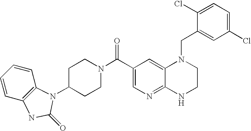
C12=NC=C(C(N3CCC(N4C5=C(C=CC=C5)NC4=O)CC3)=O)C=C1N(CC1=CC(Cl)=CC=C1Cl)CCN2
